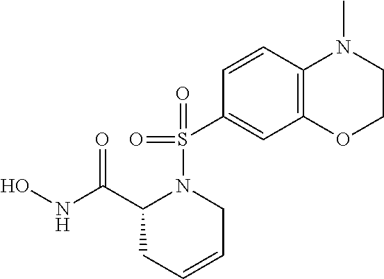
C1CN(C)C2=C(O1)C=C(S(N1C(C(NO)=O)CC=CC1)(=O)=O)C=C2
